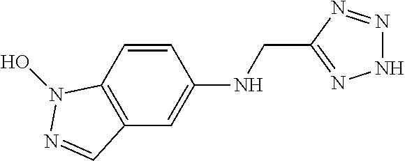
C12=C(C=C(NCC3=NNN=N3)C=C1)C=NN2O
